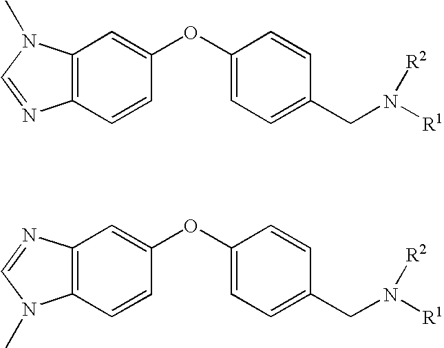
C12=C(C=CC(OC3=CC=C(CN([R1])[R2])C=C3)=C1)N=CN2C.C12=C(C=CC(OC3=CC=C(CN([R1])[R2])C=C3)=C1)N(C)C=N2
